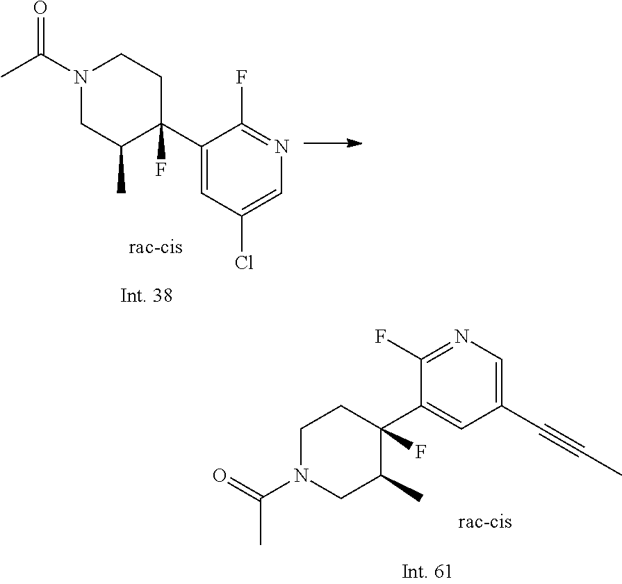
N1(C(=O)C)CC(C)C(C2=CC(Cl)=CN=C2F)(F)CC1.C1N(C(=O)C)CC(C)C(F)(C2=CC(C#CC)=CN=C2F)C1
